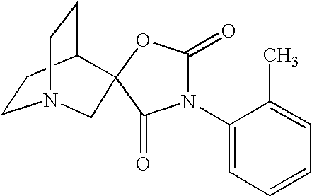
C1CC2CCN1CC21OC(=O)N(C2=CC=CC=C2C)C1=O
